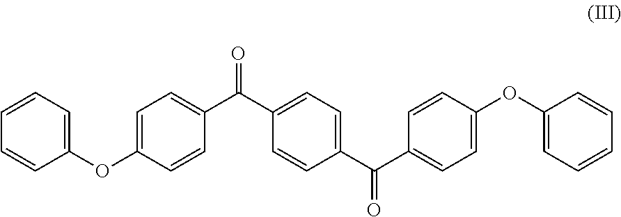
C1=C(OC2=CC=CC=C2)C=CC(C(C2=CC=C(C(C3=CC=C(OC4=CC=CC=C4)C=C3)=O)C=C2)=O)=C1
